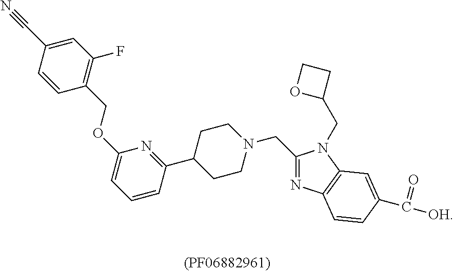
C1=CC(COC2=CC=CC(C3CCN(CC4=NC5=C(N4CC4CCO4)C=C(C([OH])=O)C=C5)CC3)=N2)=C(F)C=C1C#N
